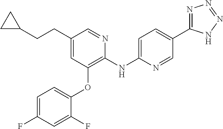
C1(CCC2CC2)=CC(OC2=CC=C(F)C=C2F)=C(NC2=CC=C(C3=NN=NN3)C=N2)N=C1
